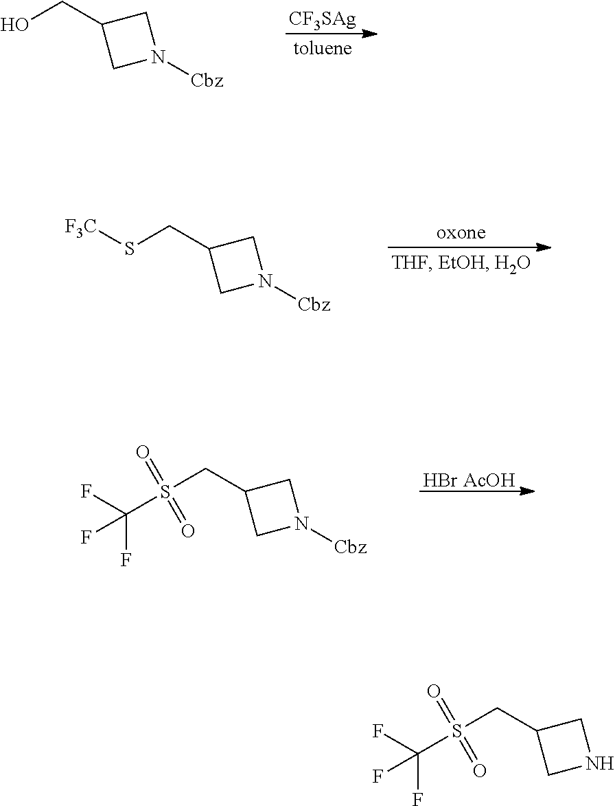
OCC1CN([Cbz])C1.[CF3SAg].S(CC1CN([Cbz])C1)[F3C].S(CC1CN([Cbz])C1)(C(F)(F)F)(=O)=O.[HBr AcOH].S(CC1CNC1)(C(F)(F)F)(=O)=O
